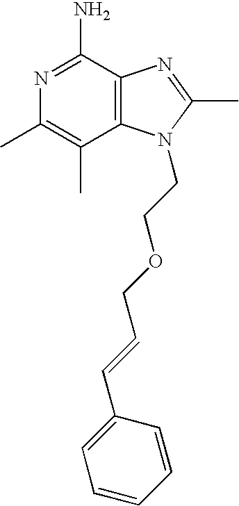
C12=C(C(N)=NC(C)=C1C)N=C(C)N2CCOCC=CC1=CC=CC=C1
